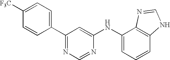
C1([F3C])=CC=C(C2=NC=NC(NC3=CC=CC4=C3N=CN4)=C2)C=C1
